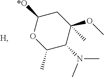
C1(C)C(N(C)C)C(OC)(C)CC([*O])O1.[H]
